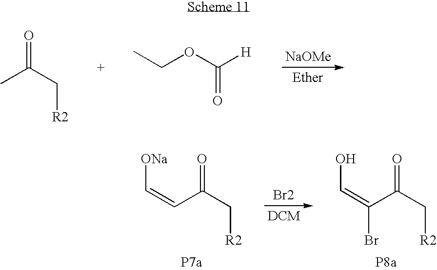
[NaOMe].CC(C[R2])=O.CCOC([H])=O.OC=C(C(=O)C[R2])Br.[Br2].[ONa]C=CC(=O)C[R2]
